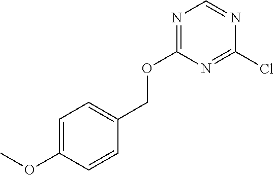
N1=C(OCC2=CC=C(OC)C=C2)N=C(Cl)N=C1
